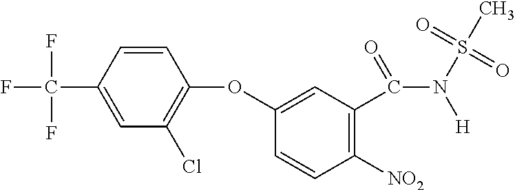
C(C1=CC(Cl)=C(OC2=CC(C(=O)N(S(C)(=O)=O)[H])=C([NO2])C=C2)C=C1)(F)(F)F
